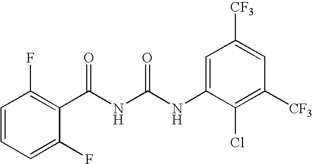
C1=CC=C(F)C(C(NC(NC2=CC([CF3])=CC([CF3])=C2Cl)=O)=O)=C1F
